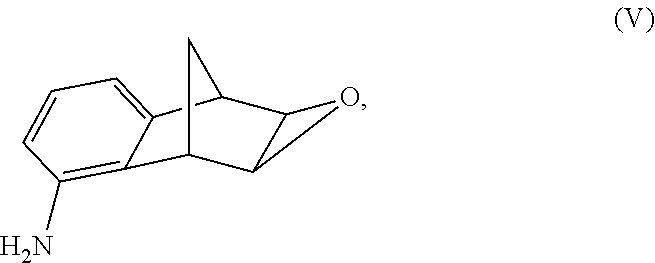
C12C3C(C(C1)C1=CC=CC(N)=C21)O3
